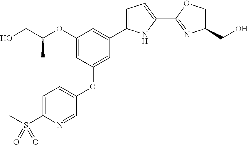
C1(OC(CO)C)=CC(OC2=CC=C(S(=O)(C)=O)N=C2)=CC(C2=CC=C(C3=NC(CO)CO3)N2)=C1
